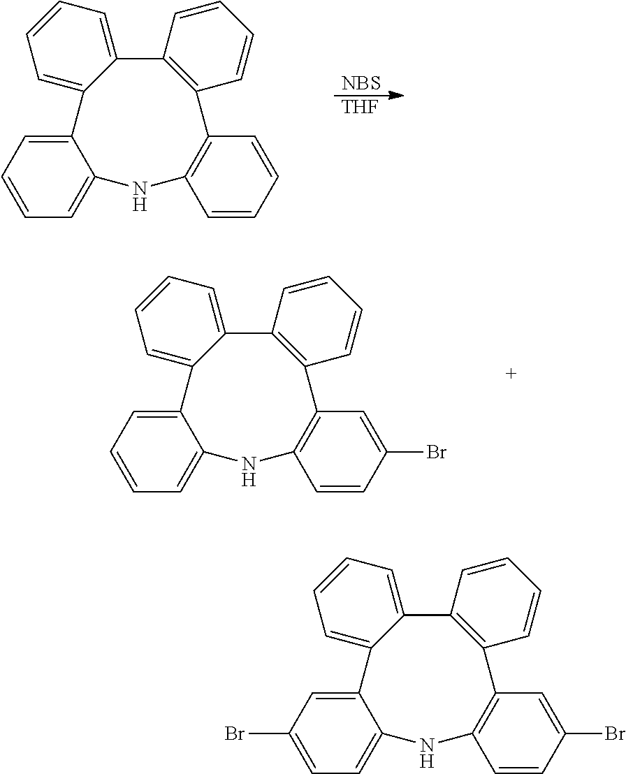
[NBS].[THF].C12=CC=CC=C1C1=CC=CC=C1NC1=C(C3=C2C=CC=C3)C=CC=C1.C12=CC=CC=C1C1=CC=CC=C1NC1=C(C3=C2C=CC=C3)C=C(Br)C=C1.C12=CC=CC=C1C1=CC(Br)=CC=C1NC1=C(C3=C2C=CC=C3)C=C(Br)C=C1
